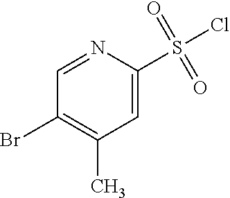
N1=CC(Br)=C(C)C=C1S(Cl)(=O)=O
